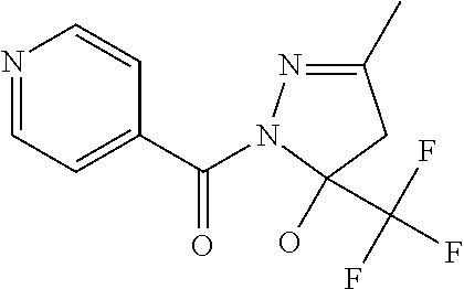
C1=NC=CC(C(=O)N2N=C(C)CC2(O)C(F)(F)F)=C1
